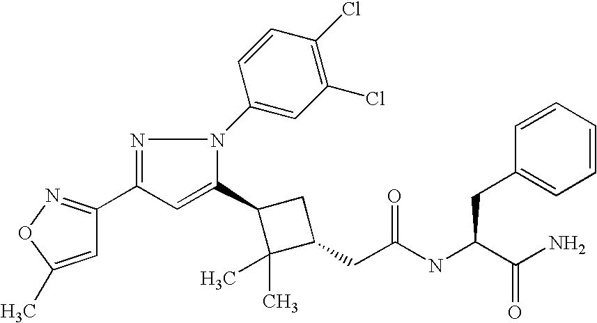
C1(CC(=O)NC(CC2=CC=CC=C2)C(N)=O)CC(C2=CC(C3=NOC(C)=C3)=NN2C2=CC(Cl)=C(Cl)C=C2)C1(C)C
